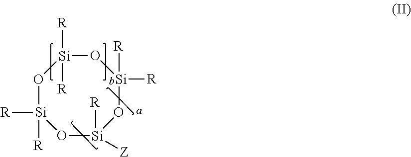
O1[Si]([R])([R])O[Si]([R])([Z])O[Si]([R])([R])O[Si]1([R])[R]
